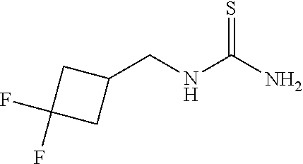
FC1(F)CC(CNC(N)=S)C1
